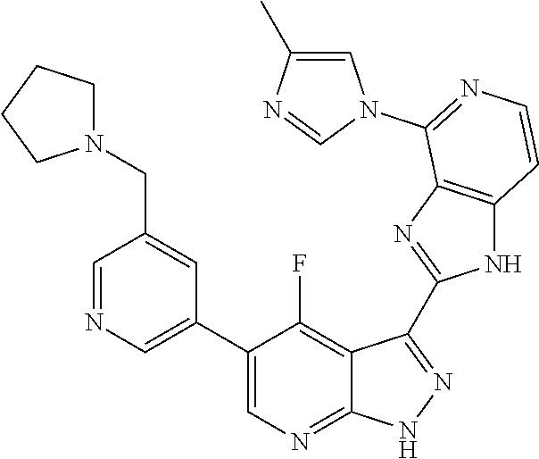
C1=NC=C(C2=CN=C3C(=C2F)C(C2=NC4=C(N2)C=CN=C4N2C=C(C)N=C2)=N[N H]3)C=C1CN1CCCC1
